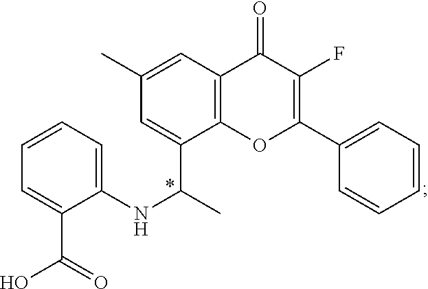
C12=C(OC(C3=CC=CC=C3)=C(F)C1=O)C(C(NC1=CC=CC=C1C(O)=O)C)=CC(C)=C2
